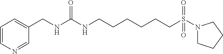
N1=CC(CNC(NCCCCCCS(=O)(=O)N2CCCC2)=O)=CC=C1
